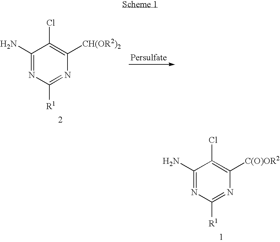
C1(N)=NC([R1])=NC([CH(OR2)2])=C1Cl.C1(N)=NC([R1])=NC([C(O)OR2])=C1Cl
